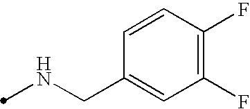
N(CC1=CC(F)=C(F)C=C1)C
